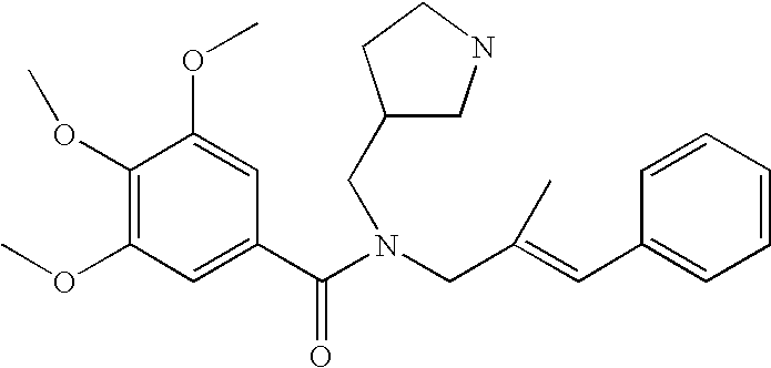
C1(OC)=C(OC)C=C(C(N(CC(=CC2=CC=CC=C2)C)CC2CNCC2)=O)C=C1OC
